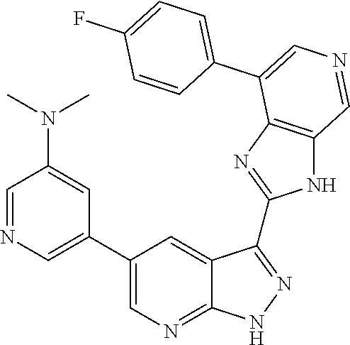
C1=NC=C(C2=CN=C3C(=C2)C(C2=NC4=C(N2)C=NC=C4C2=CC=C(F)C=C2)=NN3)C=C1N(C)C
